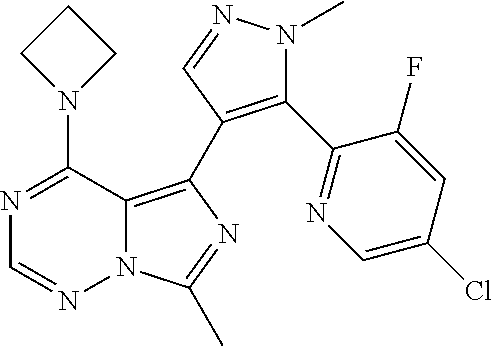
C1=NN2C(=C(C3=C(C4=NC=C(Cl)C=C4F)N(C)N=C3)N=C2C)C(N2CCC2)=N1
